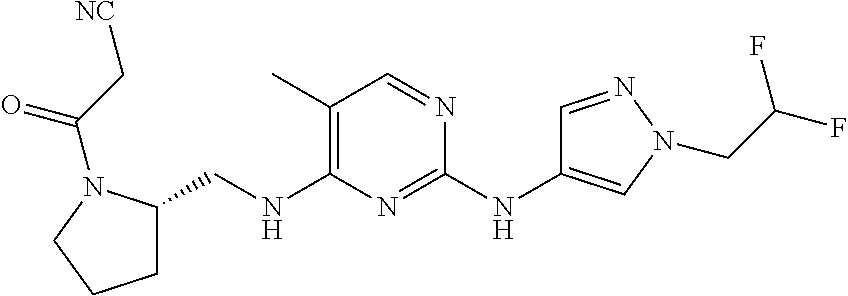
C1C(CNC2=C(C)C=NC(NC3=CN(CC(F)F)N=C3)=N2)N(C(C[NC])=O)CC1
